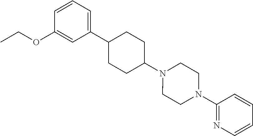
C1(C2CCC(N3CCN(C4=NC=CC=C4)CC3)CC2)=CC=CC(OCC)=C1
